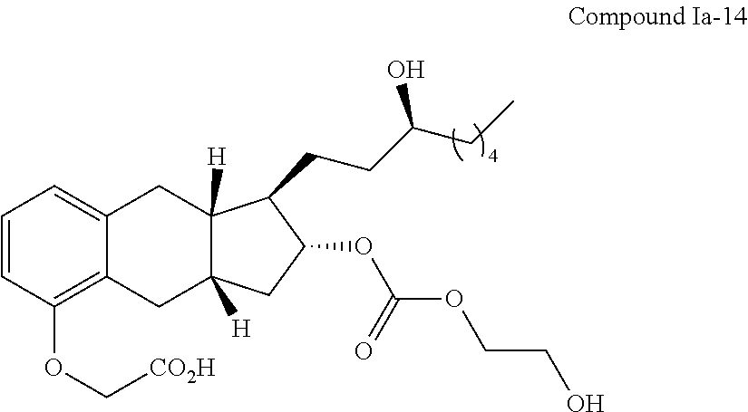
C1=CC(OC[CO2H])=C2C(=C1)CC1([H])C([H])(C2)CC(OC(OCCO)=O)C1CCC(CC)O
